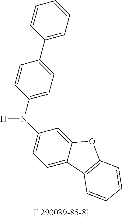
C1=C2C(=CC(N([H])C3=CC=C(C4=CC=CC=C4)C=C3)=C1)OC1=C2C=CC=C1
